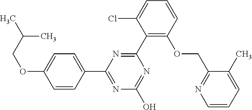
N1=C(O)N=C(C2=CC=C(OCC(C)C)C=C2)N=C1C1=C(OCC2=NC=CC=C2C)C=CC=C1Cl
